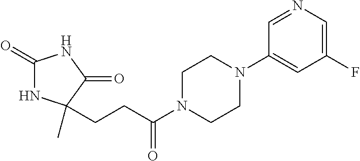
C1(=O)NC(C)(CCC(N2CCN(C3=CC(F)=CN=C3)CC2)=O)C(=O)N1
